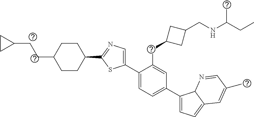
C1(C2=CC=C(C3=CC=C4C3N=CC(C)=C4)C=C2CC2CC(CNC(CC)C)C2)=CN=C(C2CCC(CCC3CC3)CC2)S1
